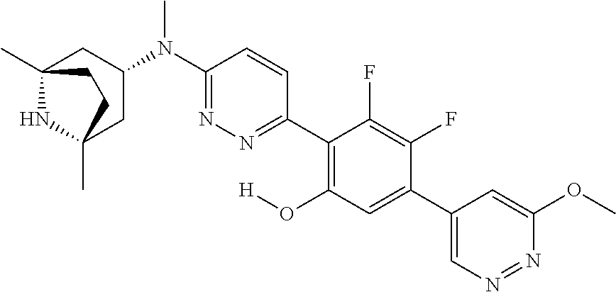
C12(C)NC(C)(CC(N(C3=NN=C(C4=C(O[H])C=C(C5=CN=NC(OC)=C5)C(F)=C4F)C=C3)C)C1)CC2
